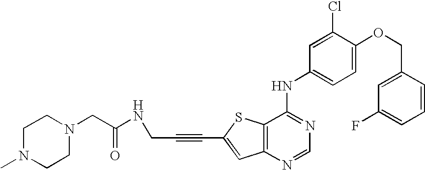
C12=C(SC(C#CCNC(CN3CCN(C)CC3)=O)=C1)C(NC1=CC=C(OCC3=CC(F)=CC=C3)C(Cl)=C1)=NC=N2
